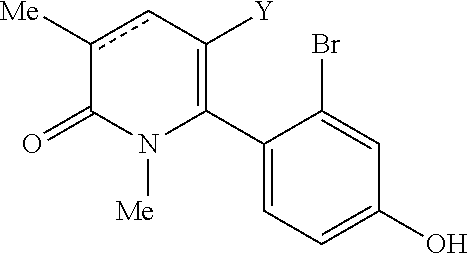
C1(C2=C([Y])cc([Me])C(=O)N2[Me])=CC=C(O)C=C1Br
